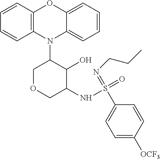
N1(C2COCC(NS(C3=CC=C([OCF3])C=C3)(=NCCC)=O)C2O)C2=CC=CC=C2OC2=C1C=CC=C2
